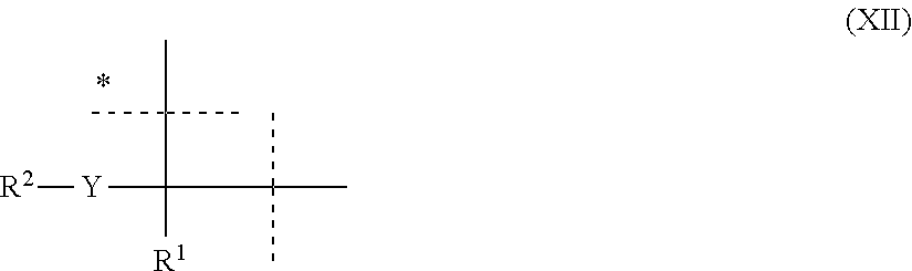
[R2][Y]C(C(C)(C)C)(C(C)(C)C)[R1]
